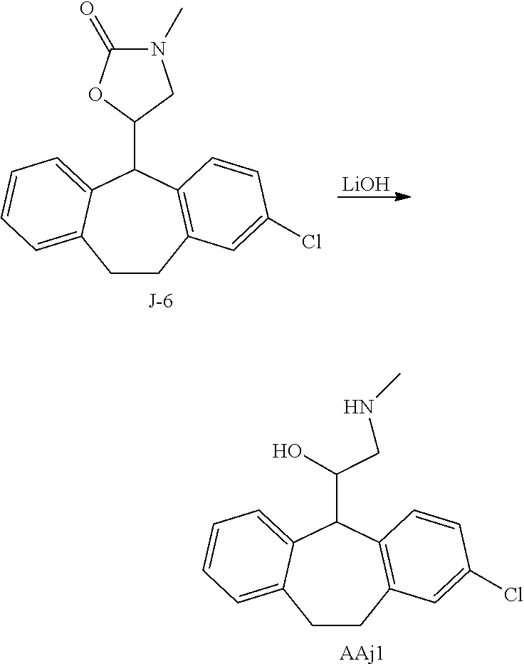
C1CC2=C(C(C3CN(C)C(=O)O3)C3=CC=CC=C13)C=CC(Cl)=C2.[LiOH].C1CC2=C(C(C(O)CNC)C3=CC=CC=C13)C=CC(Cl)=C2
